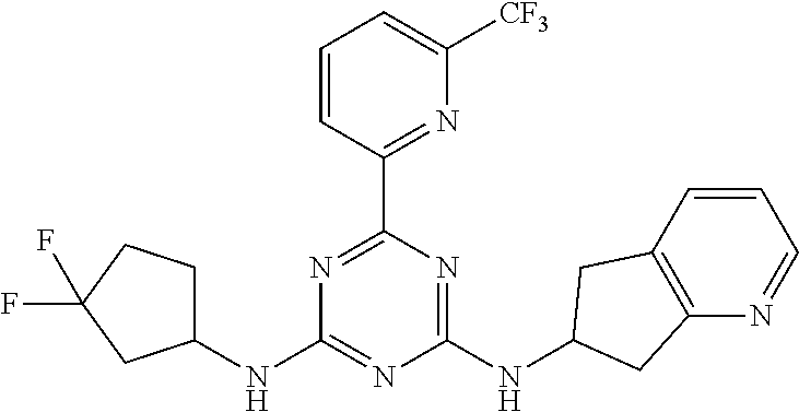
N1=C(C2=NC([CF3])=CC=C2)N=C(NC2CC3=C(N=CC=C3)C2)N=C1NC1CCC(F)(F)C1
